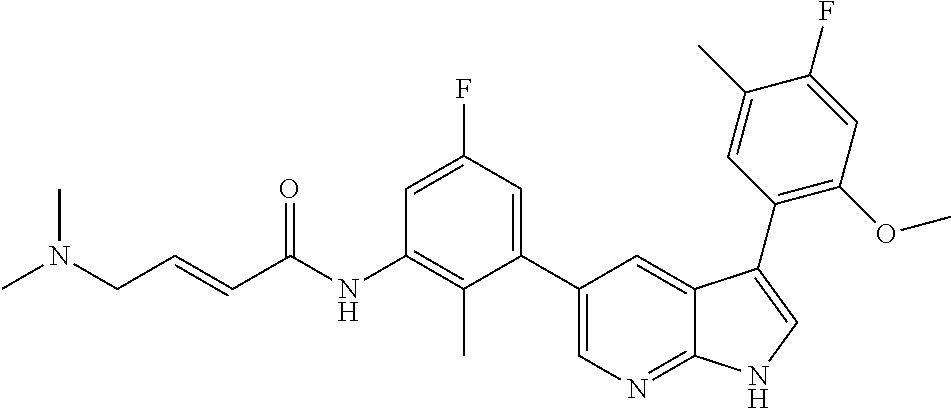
C(=CC(NC1=C(C)C(C2=CN=C3C(=C2)C(C2=C(OC)C=C(F)C(C)=C2)=CN3)=CC(F)=C1)=O)CN(C)C
